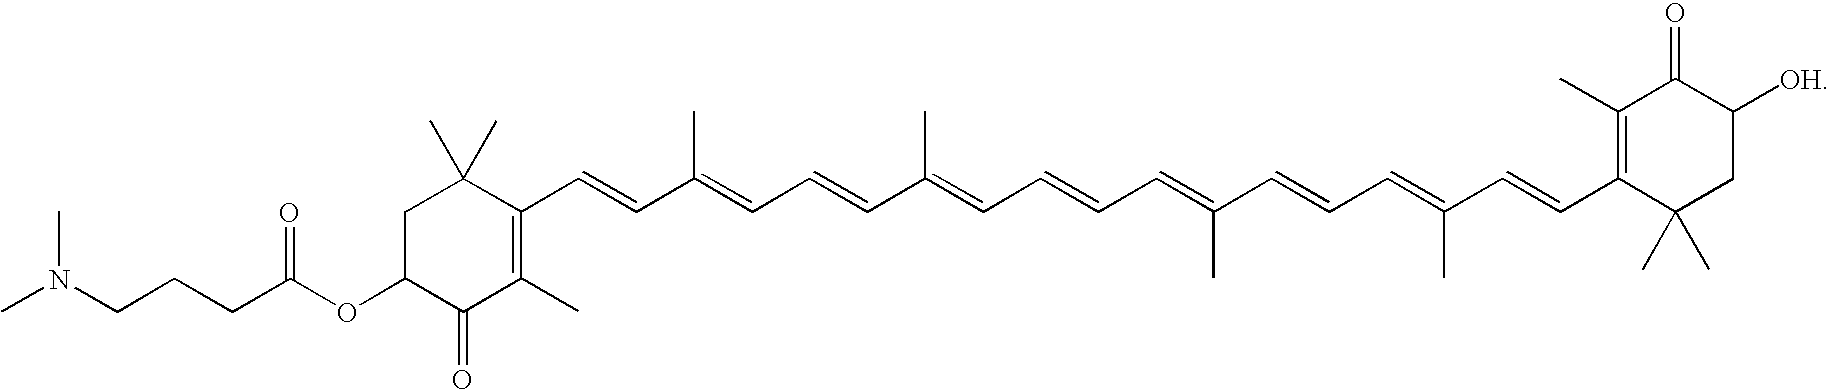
C1C(OC(CCCN(C)C)=O)C(=O)C(C)=C(C=CC(=CC=CC(=CC=CC=C(C=CC=C(C=CC2=C(C)C(=O)C([OH])CC2(C)C)C)C)C)C)C1(C)C
